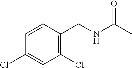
C1(Cl)=CC(Cl)=C(CNC(C)=O)C=C1
